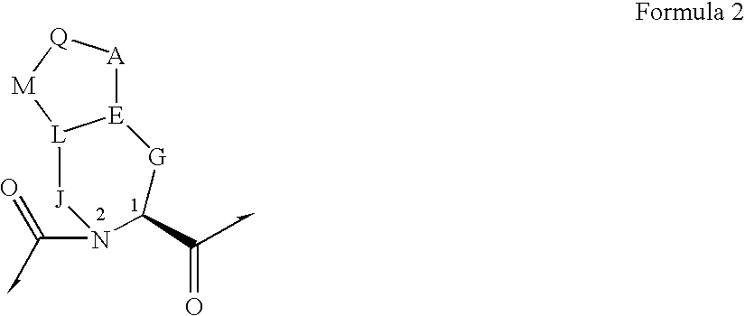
[J]1N(C=O)C(C=O)[G][E]2[A][Q][M][L]12
